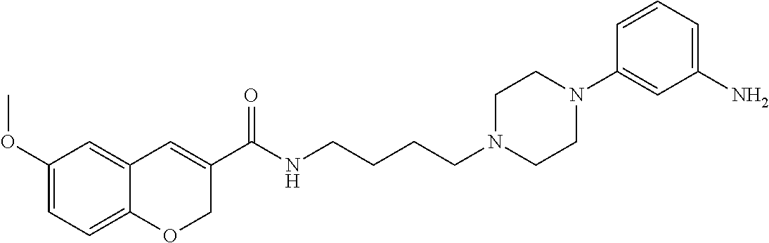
C1(OC)=CC=C2C(=C1)C=C(C(NCCCCN1CCN(C3=CC(N)=CC=C3)CC1)=O)CO2
